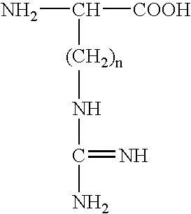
NC([COOH])[(CH2)n]NC(N)=N
